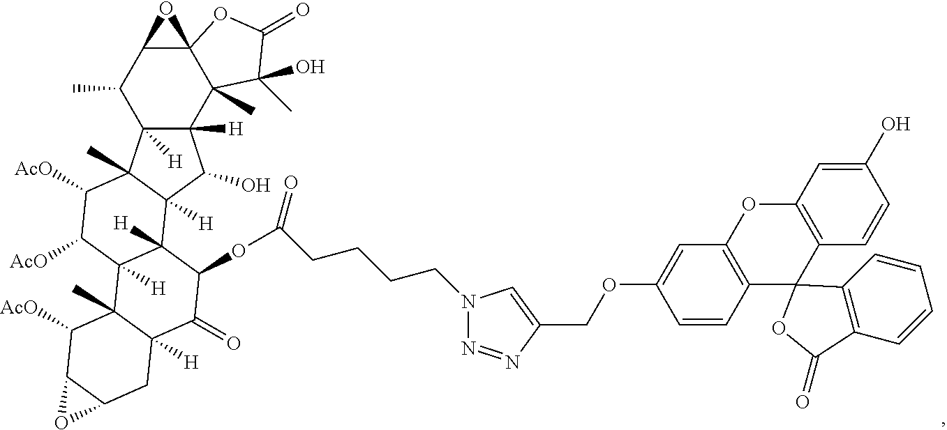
C12([H])C([H])(C3(C)C4(C(C1C)O4)OC(=O)C3(O)C)C(O)C1([H])C2(C)C([AcO])C([AcO])C2([H])C1([H])C(OC(=O)CCCCN1N=NC(COC3=CC4=C(C=C3)C3(C5=C(O4)C=C(O)C=C5)C4=C(C=CC=C4)C(=O)O3)=C1)C(=O)C1([H])C2(C)C([AcO])C2C(C1)O2
